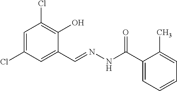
C1=C(Cl)C=C(C=NNC(C2=CC=CC=C2C)=O)C(O)=C1Cl
